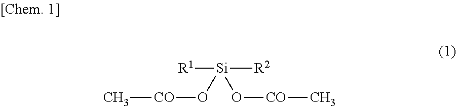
[R1][Si]([R2])(O[CO]C)O[CO]C
